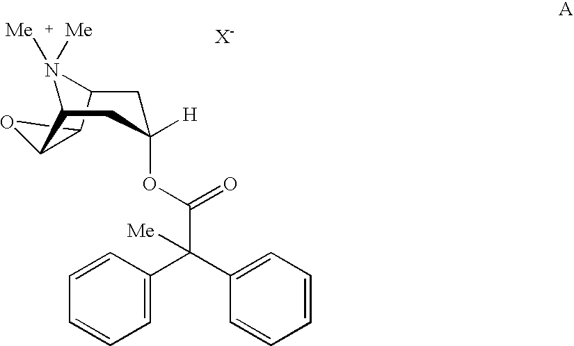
C12OC1C1N([Me])([Me])C2CC(OC(C(C2=CC=CC=C2)(C2=CC=CC=C2)[Me])=O)([H])C1.[X-]
